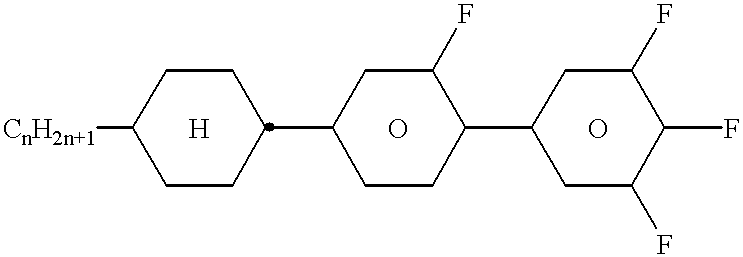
[CnH2n+1]C1CCC(C2CCC(C3CC(F)C(F)C(F)C3)C(F)C2)CC1.[H].O.O
